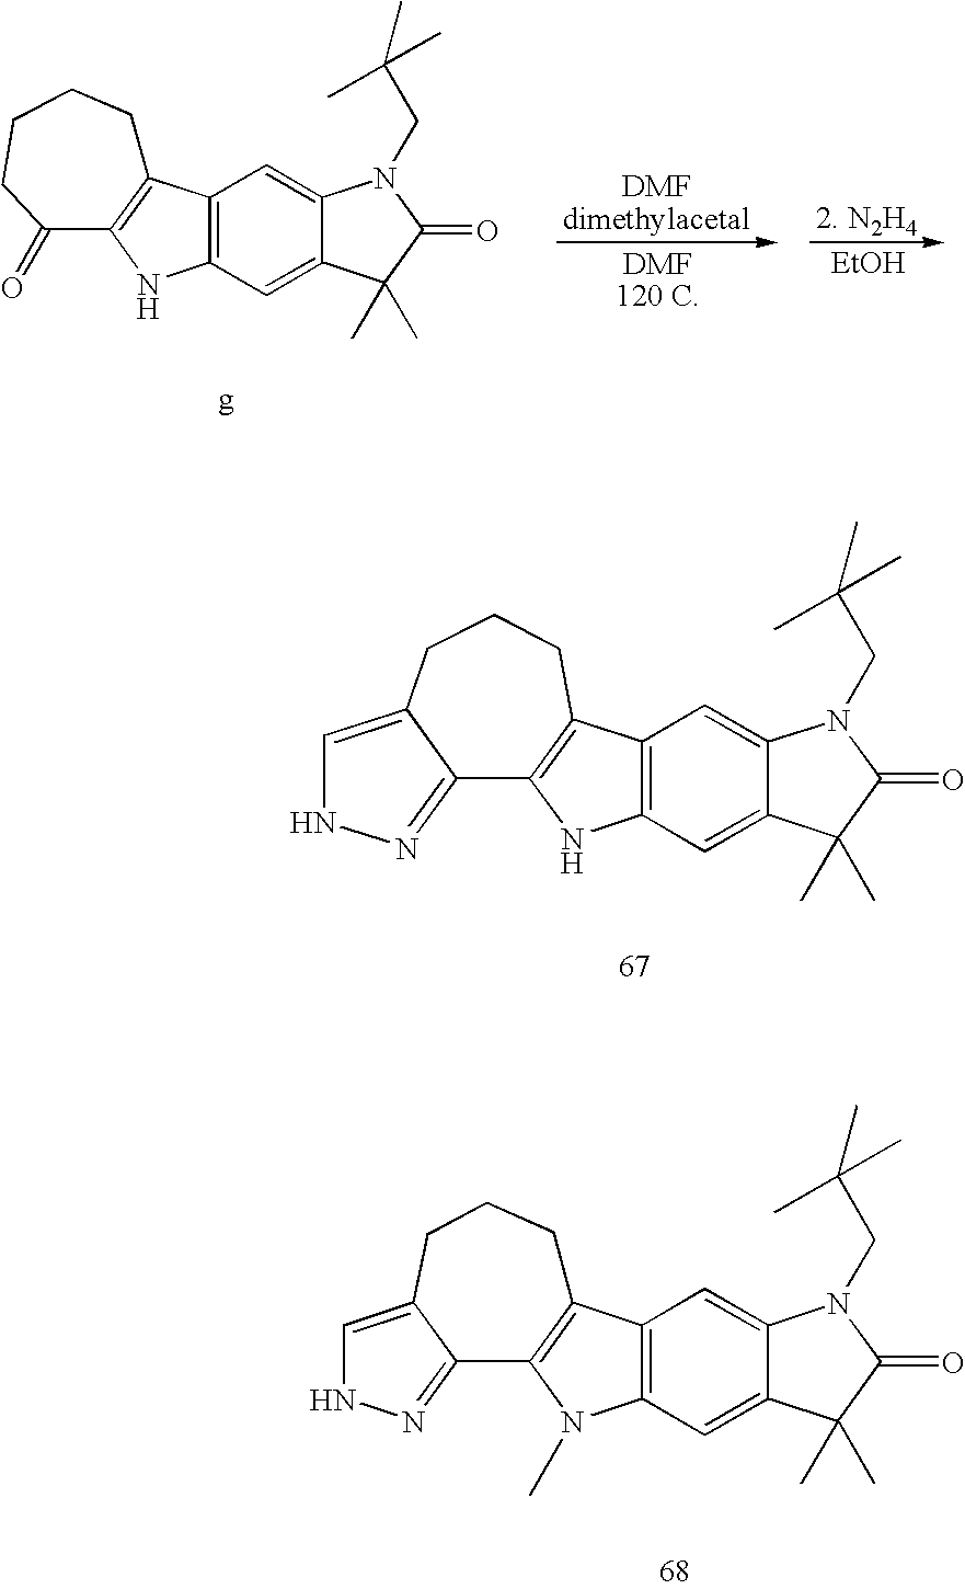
[EtOH].C12=C(C=C3C(=C1)N(CC(C)(C)C)C(=O)C3(C)C)NC1=C2CCCCC1=O.C12=C(C=C3C(=C1)N(CC(C)(C)C)C(=O)C3(C)C)NC1=C2CCCC2=CNN=C12.C12=C(C=C3C(=C1)N(CC(C)(C)C)C(=O)C3(C)C)N(C)C1=C2CCCC2=CNN=C12
